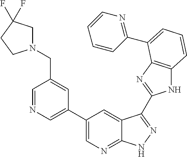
C1(C2=CN=C3C(=C2)C(C2=NC4=C(N2)C=CC=C4C2=NC=CC=C2)=NN3)=CN=CC(CN2CC(F)(F)CC2)=C1
